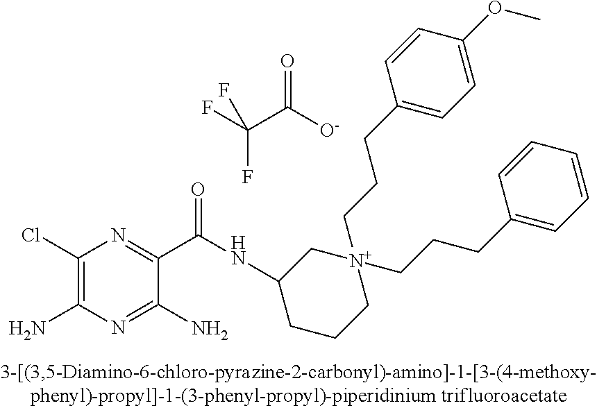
C1(Cl)=C(N)N=C(N)C(C(NC2CCC[N+](CCCC3=CC=C(OC)C=C3)(CCCC3=CC=CC=C3)C2)=O)=N1.FC(C([O-])=O)(F)F
